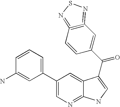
C1(C2=CC=CC(N)=C2)=CN=C2C(=C1)C(C(=O)C1=CC3=C(=NSN=3)C=C1)=CN2
